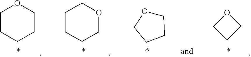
C1CCCCO1.C1CCCOC1.C1OCCC1.O1CCC1
